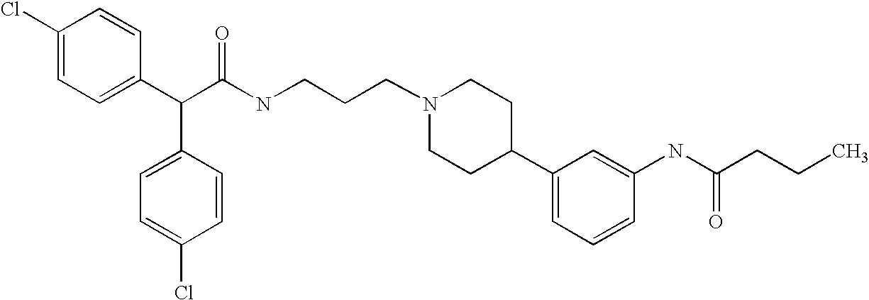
C(C(C1=CC=C(Cl)C=C1)C1=CC=C(Cl)C=C1)(NCCCN1CCC(C2=CC=CC(NC(CCC)=O)=C2)CC1)=O
